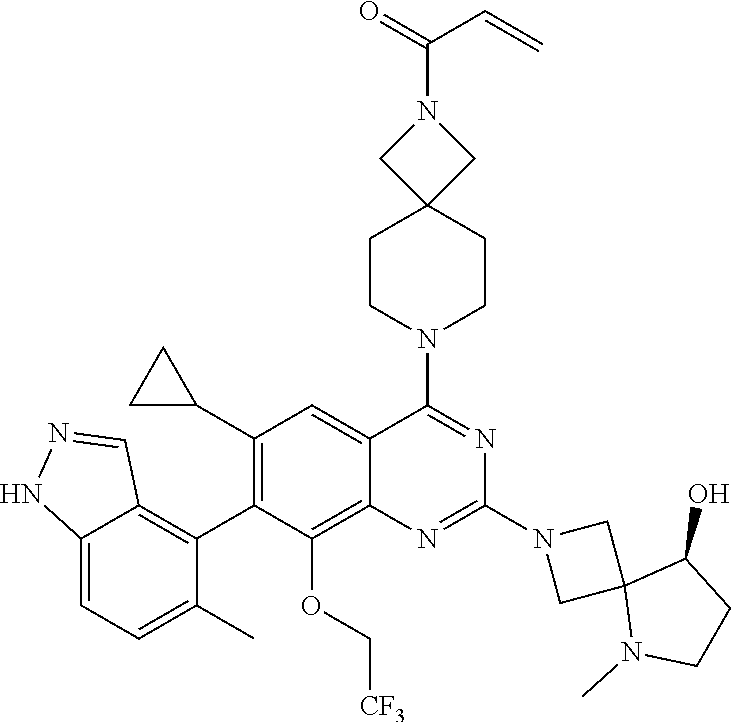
C12=CC=C(C)C(C3=C(C4CC4)C=C4C(=C3OC[CF3])N=C(N3CC5(C3)N(C)CCC5O)N=C4N3CCC4(CC3)CN(C(C=C)=O)C4)=C1C=NN2
